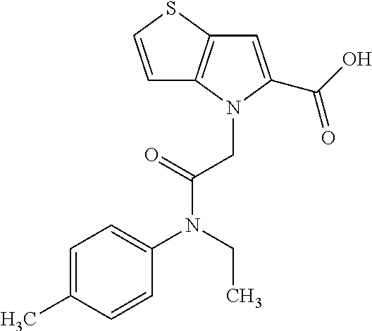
C1=C(C)C=CC(N(CC)C(CN2C(C(O)=O)=CC3=C2C=CS3)=O)=C1
